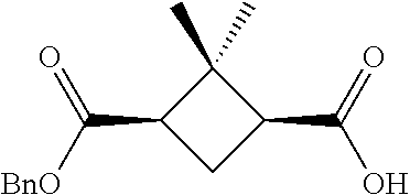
C1(C)(C)C(C([BnO])=O)CC1C(=O)O
